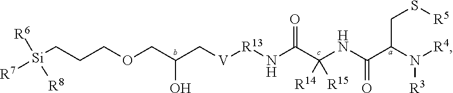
[Si](CCCOCC(C[V][R13]NC(C(NC(C(N([R4])[R3])CS[R5])=O)([R14])[R15])=O)O)([R8])([R6])[R7]
